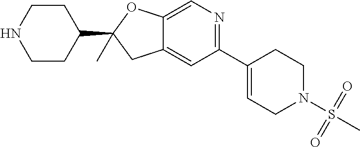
C1CNCCC1C1(C)CC2=CC(C3=CCN(S(C)(=O)=O)CC3)=NC=C2O1
